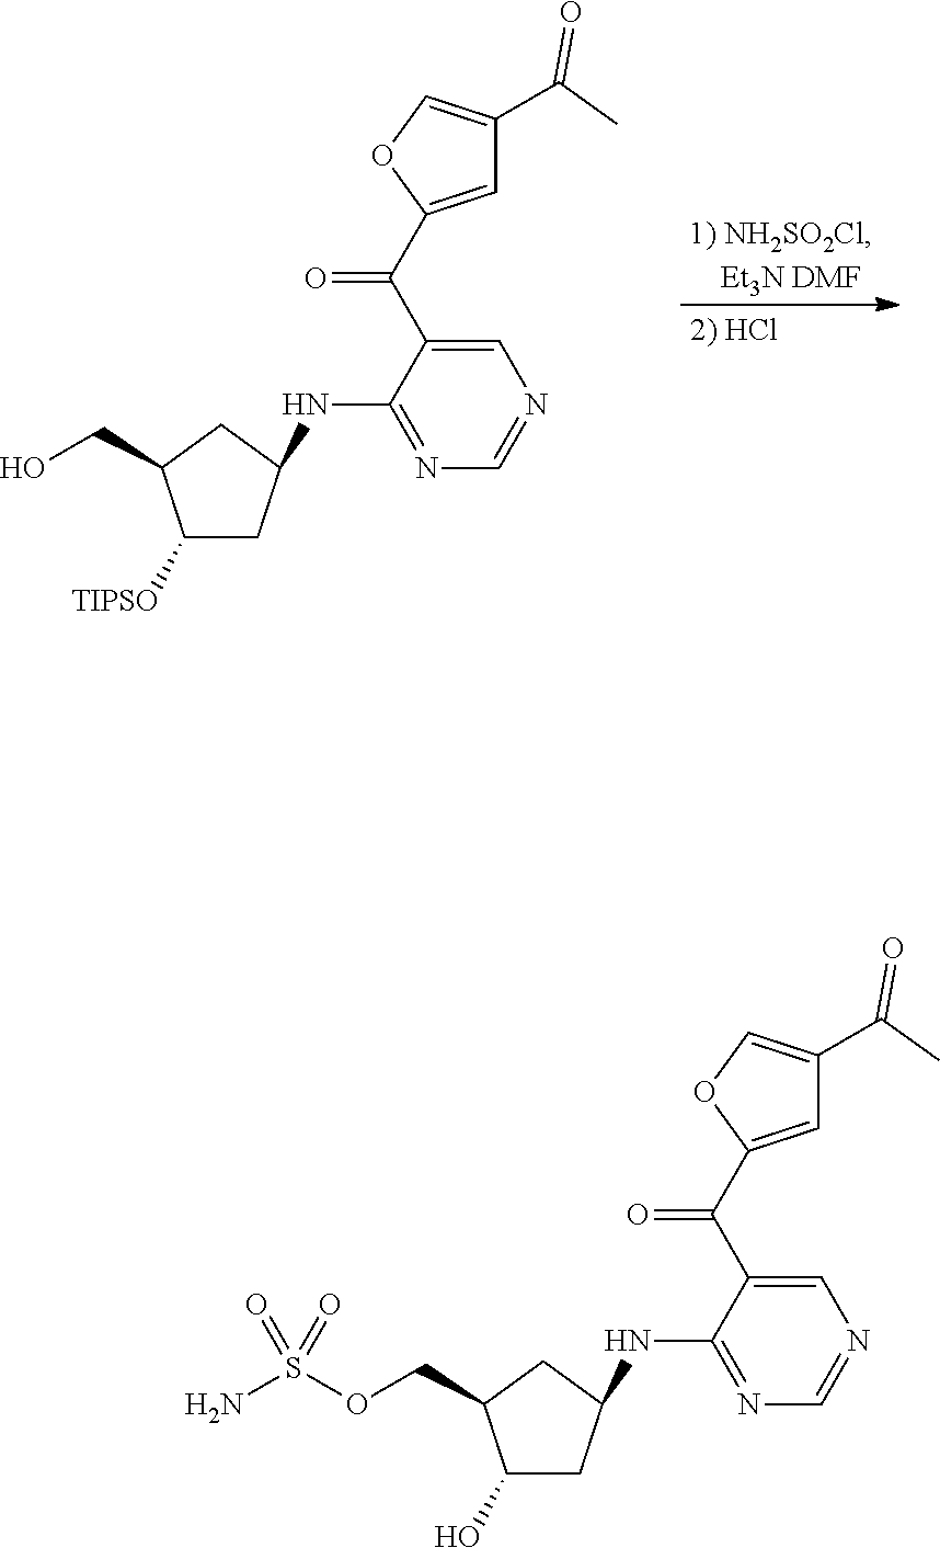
C1=C(C(C2=CC(C(=O)C)=CO2)=O)C(NC2CC([TIPSO])C(CO)C2)=NC=N1.C1=C(C(C2=CC(C(=O)C)=CO2)=O)C(NC2CC(O)C(COS(N)(=O)=O)C2)=NC=N1
